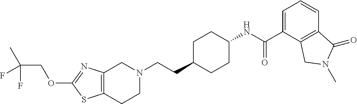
C12=C(CCN(CCC3CCC(NC(C4=CC=CC5=C4CN(C)C5=O)=O)CC3)C1)SC(OCC(C)(F)F)=N2
